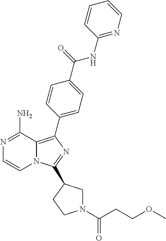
N1=C(N)C2=C(C3=CC=C(C(=O)NC4=NC=CC=C4)C=C3)N=C(C3CN(C(CCOC)=O)CC3)N2C=C1
